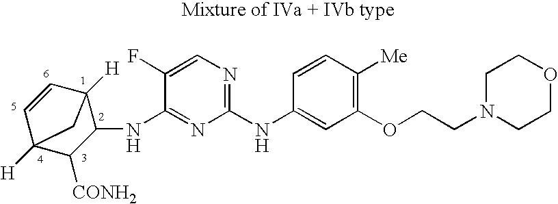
C1(NC2=CC(OCCN3CCOCC3)=C([Me])C=C2)=NC=C(F)C(NC2C3([H])C=CC([H])(C2[CONH2])C3)=N1
